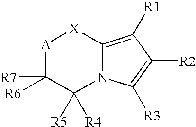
C12=C([R1])C([R2])=C([R3])N1C([R5])([R4])C([R7])([R6])[A][X]2
